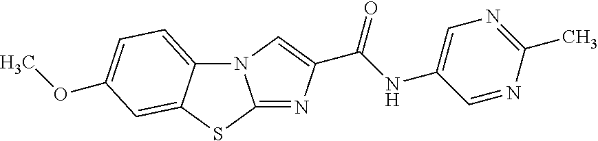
N12C3=CC=C(OC)C=C3SC1=NC(C(NC1=CN=C(C)N=C1)=O)=C2
